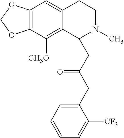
C12=C(C([CH3O])=C3C(=C1)CCN(C)C3CC(CC1=CC=CC=C1[CF3])=O)OCO2
